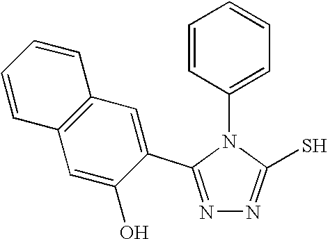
N1=C(C2=CC3=C(C=C2O)C=CC=C3)N(C2=CC=CC=C2)C(S)=N1
